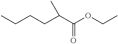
CCCCC(C(OCC)=O)C
